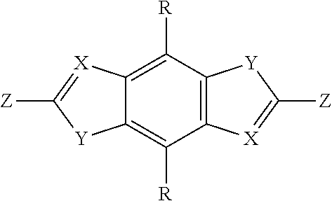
C1([R])=C2C(=C([R])C3=C1[Y]C([Z])=[X]3)[Y]C([Z])=[X]2
